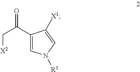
C1(C(C[X2])=O)=CN([R1])C=C1[X1]
